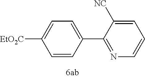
C1=C(C2=NC=CC=C2[CN])C=CC([CO2Et])=C1
